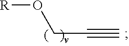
[R]OCC#C
